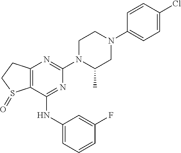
C12=C(C(NC3=CC=CC(F)=C3)=NC(N3C(C)CN(C4=CC=C(Cl)C=C4)CC3)=N1)S(=O)CC2
